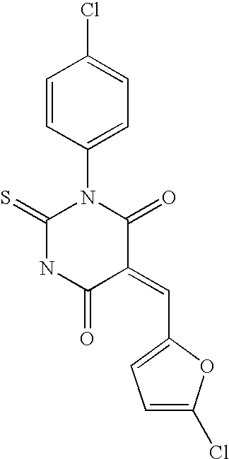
ClC1=CC=C(N2C(=O)C(=CC3=CC=C(Cl)O3)C(=O)NC2=S)C=C1
